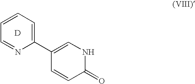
C1(C2=CC=CC=N2)=CNC(=O)C=C1.[D]
